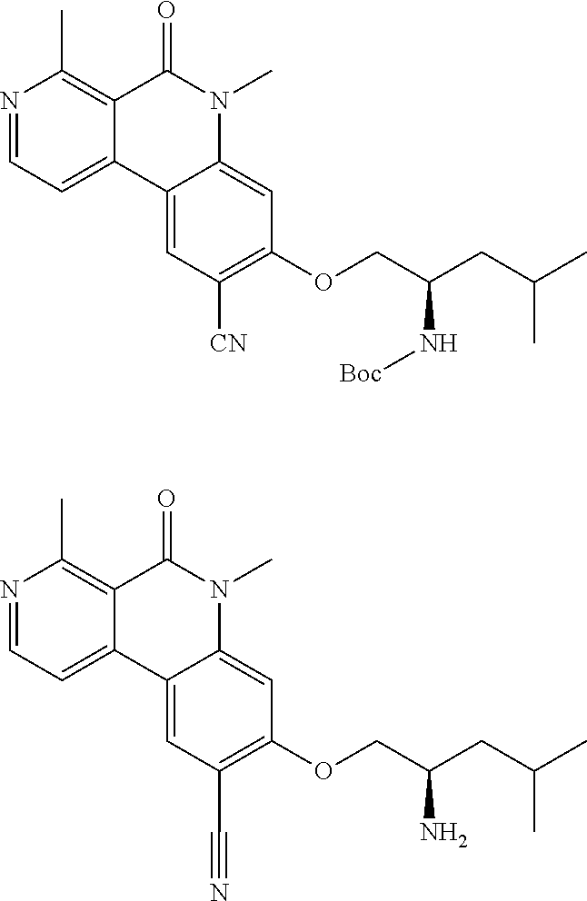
N1=CC=C2C(=C1C)C(=O)N(C)C1=CC(OCC(CC(C)C)N[Boc])=C([CN])C=C21.N1=CC=C2C(=C1C)C(=O)N(C)C1=CC(OCC(CC(C)C)N)=C(C#N)C=C21
